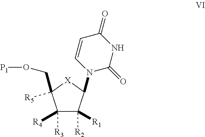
C1([R3])([R4])C([R2])([R1])C(N2C=CC(=O)NC2=O)[X]C1(CO[P1])[R5]
